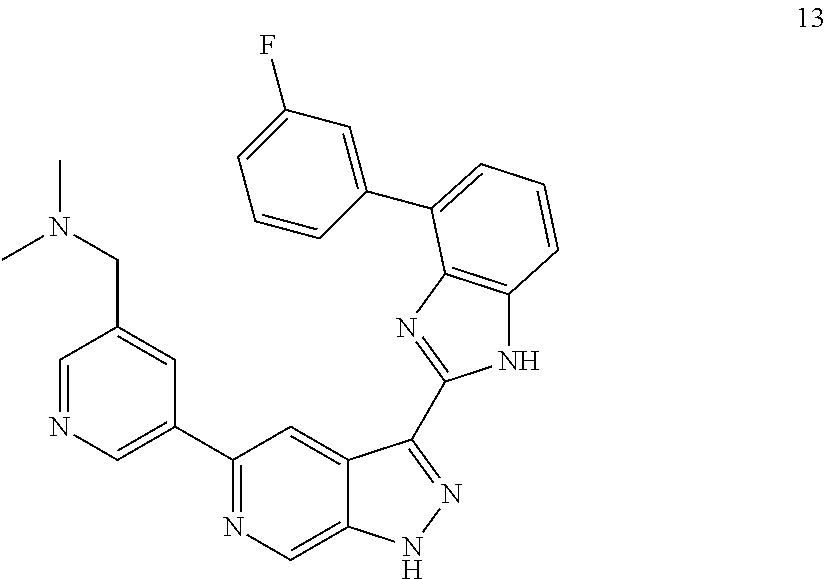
C1=NC=C(C2=NC=C3C(=C2)C(C2=NC4=C(N2)C=CC=C4C2=CC(F)=CC=C2)=NN3)C=C1CN(C)C
